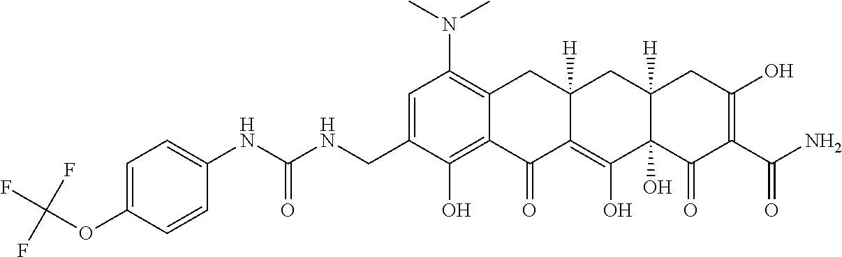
C1=C(CNC(NC2=CC=C(OC(F)(F)F)C=C2)=O)C(O)=C2C(=C1N(C)C)CC1([H])C(=C(O)C3(O)C([H])(C1)CC(O)=C(C(N)=O)C3=O)C2=O
